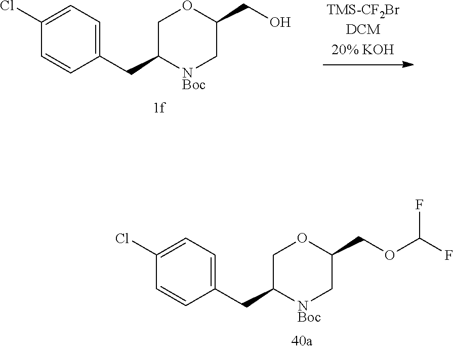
C1(CC2[NBoc]CC(COC(F)F)OC2)=CC=C(Cl)C=C1.C1(CC2[NBoc]CC(CO)OC2)=CC=C(Cl)C=C1
